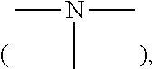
N(C)(C)C
